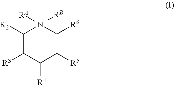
C1([R2])C([R3])C([R4])C([R5])C([R6])[N+]1([RA])[RB]
